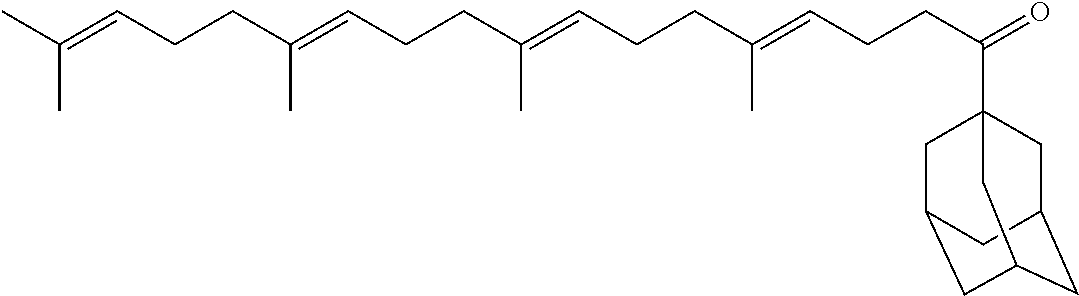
C(C=C(CCC=C(CCC=C(CCC=C(C)C)C)C)C)CC(=O)C12CC3CC(CC(C1)C3)C2
